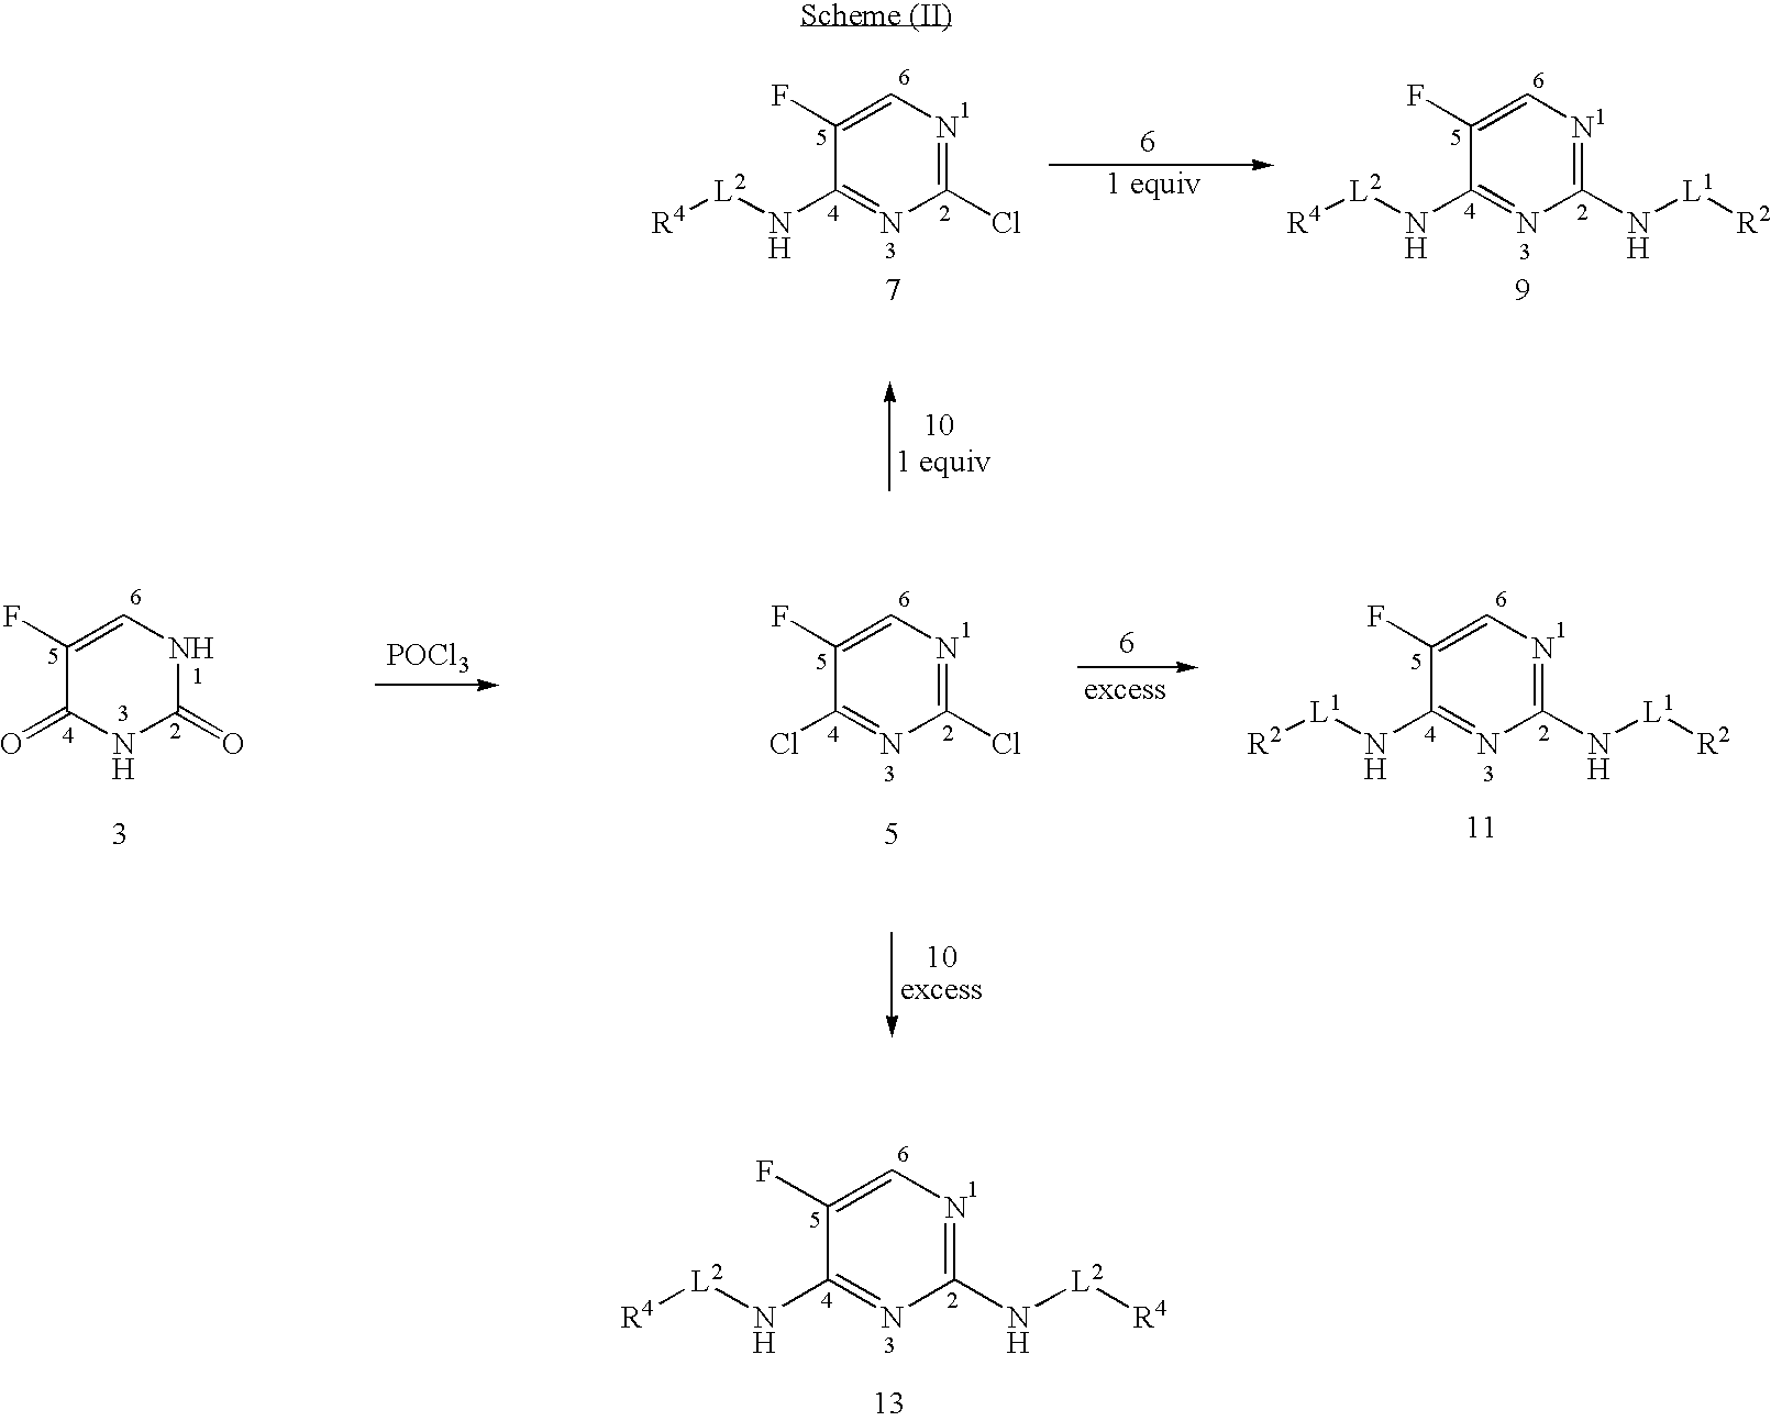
C1(N[L2][R4])=NC=C(F)C(N[L2][R4])=N1.C1(N[L1][R2])=NC=C(F)C(N[L2][R4])=N1.C1(Cl)=NC=C(F)C(Cl)=N1.C1(=O)NC=C(F)C(=O)N1.C1(Cl)=NC=C(F)C(N[L2][R4])=N1.C1(N[L1][R2])=NC=C(F)C(N[L1][R2])=N1.[POCl3]
